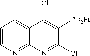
C1=CN=C2C(=C1)C(Cl)=C([CO2Et])C(Cl)=N2
